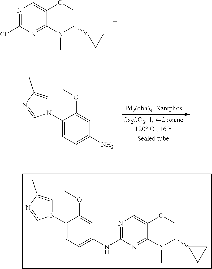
N1=C(Cl)N=C2C(=C1)OCC(C1CC1)N2C.C1(N2C=C(C)N=C2)=CC=C(N)C=C1OC.N1=C(NC2=CC=C(N3C=C(C)N=C3)C(OC)=C2)N=C2C(=C1)OCC(C1CC1)N2C
